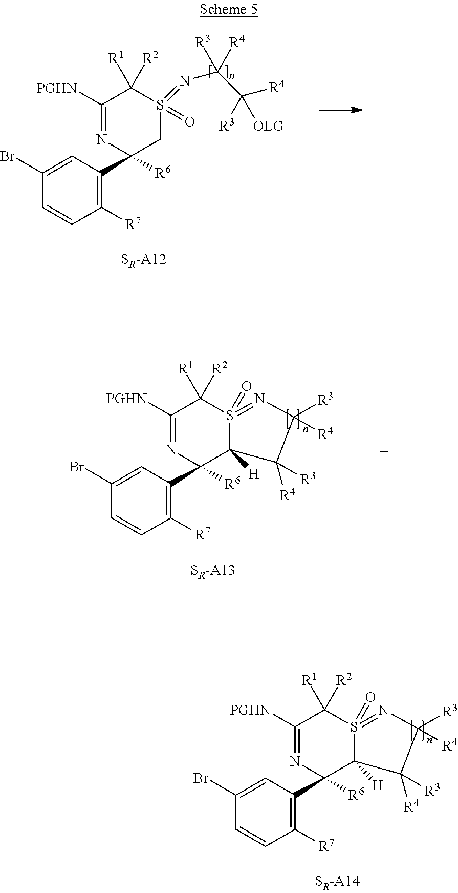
C1(Br)=CC(C2([R6])N=C([PGHN])C([R1])([R2])S(=O)(=NC(C([R3])([OLG])[R4])([R4])[R3])C2)=C([R7])C=C1.C1(Br)=CC(C2([R6])N=C([PGHN])C([R1])([R2])S3(=O)=NC([R4])([R3])C([R4])([R3])C32[H])=C([R7])C=C1.C1(Br)=CC(C2([R6])N=C([PGHN])C([R1])([R2])S3(=O)=NC([R4])([R3])C([R4])([R3])C32[H])=C([R7])C=C1
